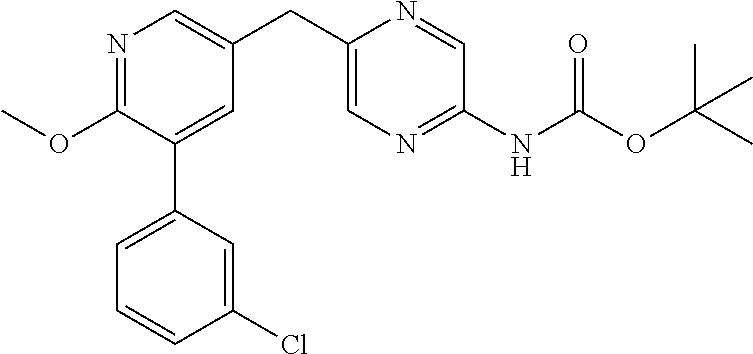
N1=C(OC)C(C2=CC=CC(Cl)=C2)=CC(CC2=CN=C(NC(OC(C)(C)C)=O)C=N2)=C1
